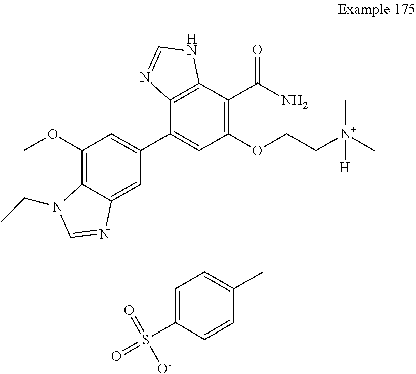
C1(OC)=C2C(=CC(C3=CC(OCC[N+](C)(C)[H])=C(C(N)=O)C4=C3N=CN4)=C1)N=CN2CC.C1=C(S(=O)([O-])=O)C=CC(C)=C1
